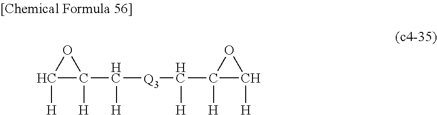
C1([H])C(C([Q3]C(C2([H])OC2[H])[H])[H])([H])O1
